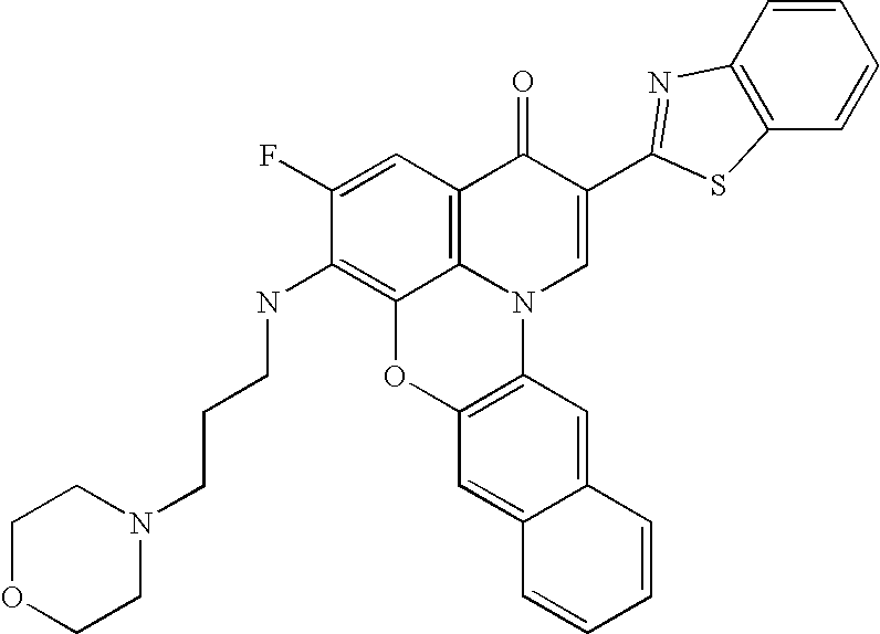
C1(F)=CC2=C3C(=C1NCCCN1CCOCC1)OC1=C(N3C=C(C3=NC4=C(C=CC=C4)S3)C2=O)C=C2C(=C1)C=CC=C2
